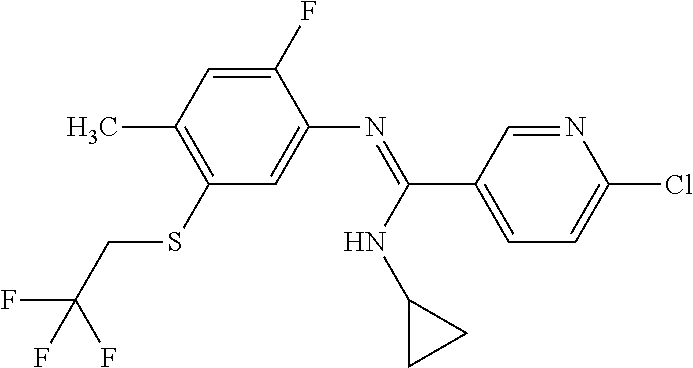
C1(F)=CC(C)=C(SCC(F)(F)F)C=C1N=C(C1=CC=C(Cl)N=C1)NC1CC1
